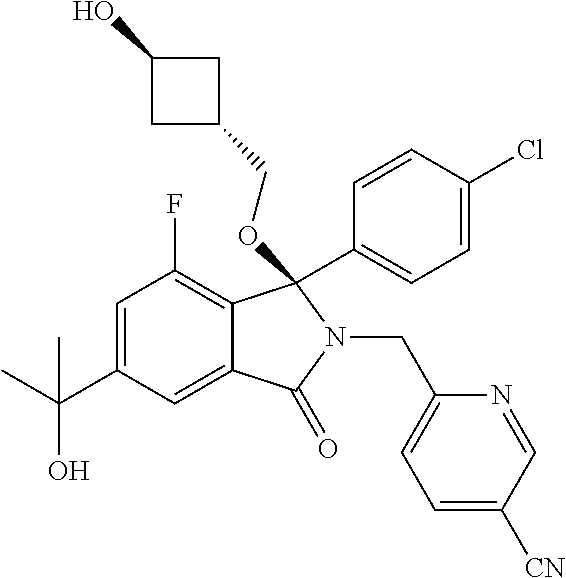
CC(C1=CC(F)=C2C(=C1)C(=O)N(CC1=CC=C([CN])C=N1)C2(C1=CC=C(Cl)C=C1)OCC1CC(O)C1)(O)C
